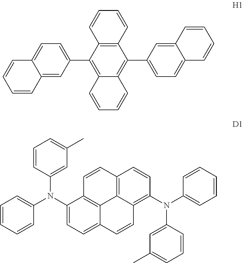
C12=CC(C3=C4C(=C(C5=CC=C6C(=C5)C=CC=C6)C5=C3C=CC=C5)C=CC=C4)=CC=C1C=CC=C2.C1(N(C2=CC(C)=CC=C2)C2=CC=C3C4=C2C=CC2=C4C(=C(N(C4=CC=CC=C4)C4=CC(C)=CC=C4)C=C2)C=C3)=CC=CC=C1
